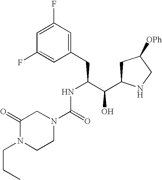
C1(F)=CC(F)=CC(CC(C(C2CC([OPh])CN2)O)NC(=O)N2CCN(CCC)C(=O)C2)=C1
